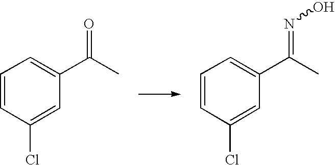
C1=CC(Cl)=CC(C(C)=O)=C1.C1=CC(Cl)=CC(C(C)=NO)=C1
